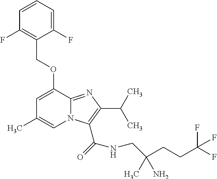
C1(F)=CC=CC(F)=C1COC1=CC(C)=CN2C1=NC(C(C)C)=C2C(=O)NCC(CCC(F)(F)F)(C)N
